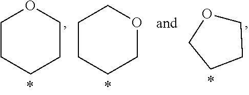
C1CCCCO1.C1CCCOC1.C1OCCC1
